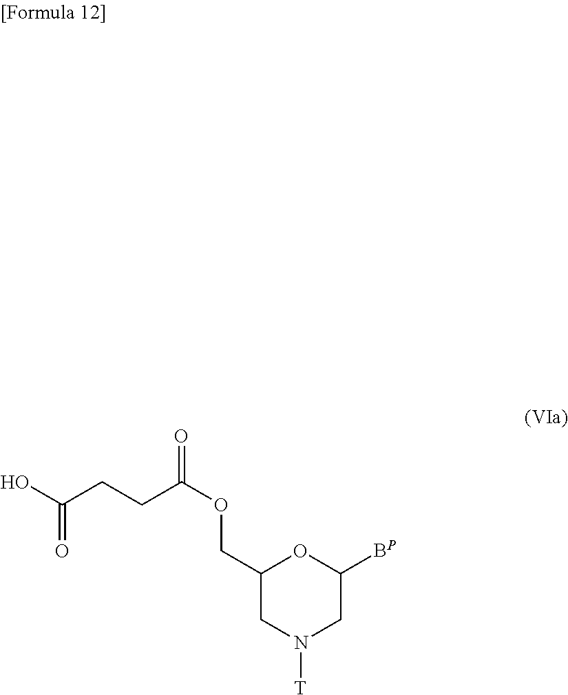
O(CC1CN([T])CC([BP])O1)C(CCC(O)=O)=O
